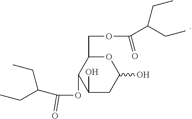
O1C(COC(=O)C(CC)CC)C(OC(C(CC)CC)=O)C(O)CC1O
